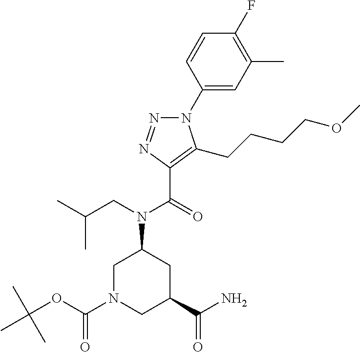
C1(N2N=NC(C(=O)N(CC(C)C)C3CN(C(OC(C)(C)C)=O)CC(C(N)=O)C3)=C2CCCCOC)=CC(C)=C(F)C=C1
